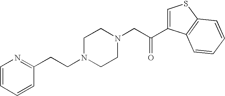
C(CN1CCN(CC(=O)C2=CSC3=C2C=CC=C3)CC1)C1=NC=CC=C1
